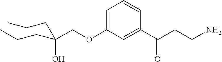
C1=C(OCC(O)(CCC)CCC)C=C(C(CCN)=O)C=C1
